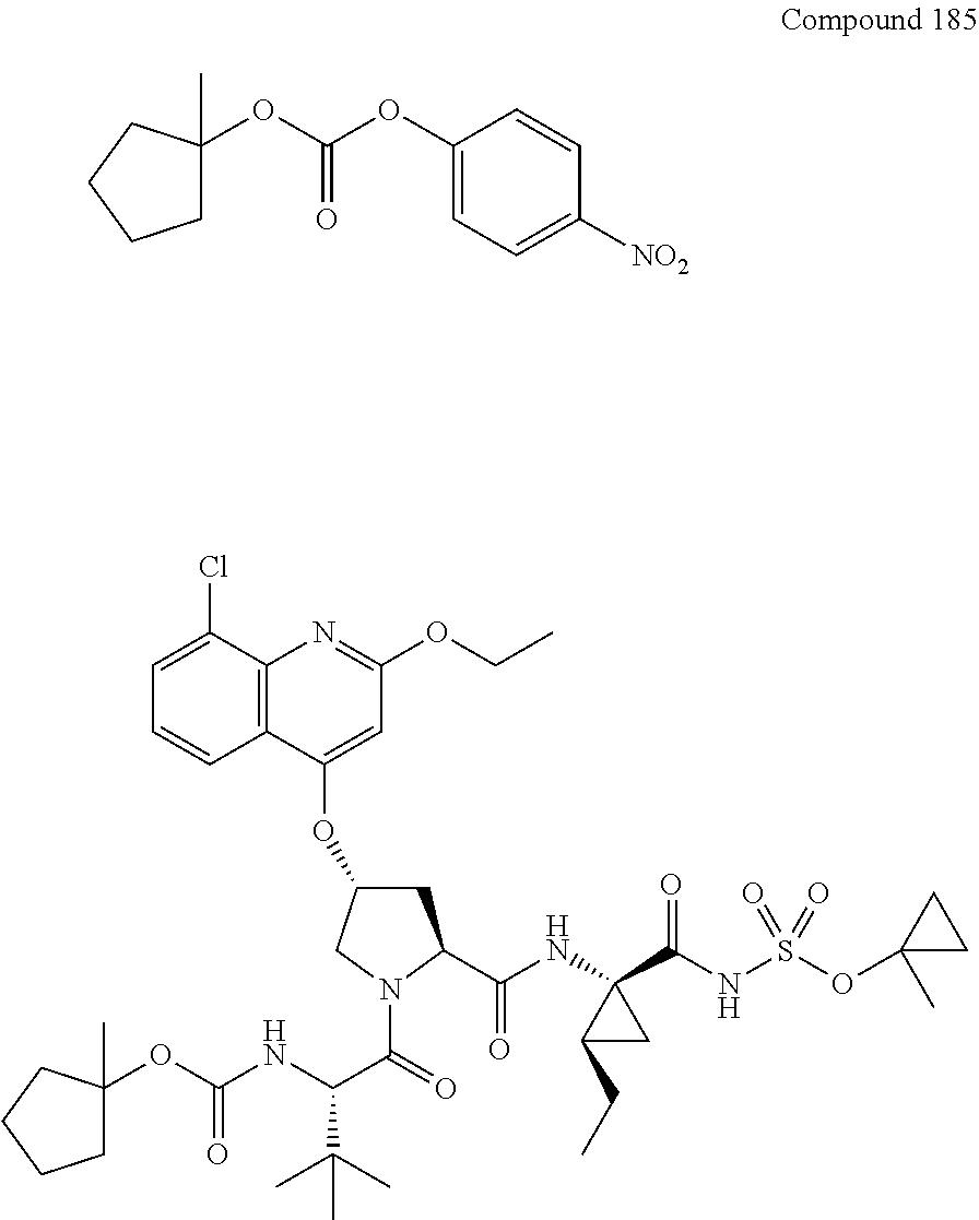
O(C(=O)OC1=CC=C([NO2])C=C1)C1(C)CCCC1.C1=C(Cl)C2=C(C=C1)C(OC1CC(C(=O)NC3(C(NS(OC4(C)CC4)(=O)=O)=O)CC3CC)N(C(C(NC(OC3(C)CCCC3)=O)C(C)(C)C)=O)C1)=CC(OCC)=N2
